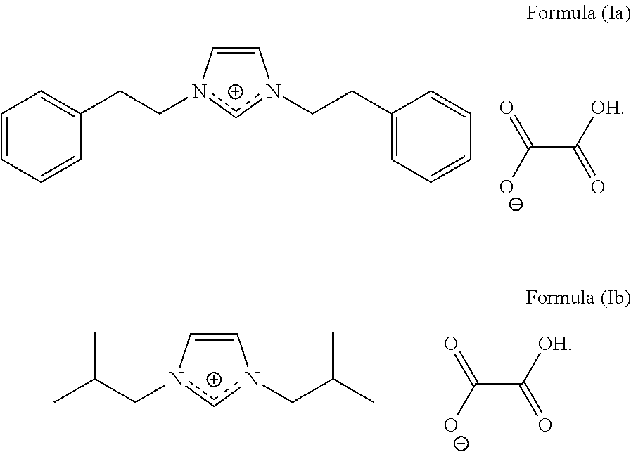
C1=Cn(CCC2=CC=CC=C2)cn1CCC1=CC=CC=C1.C(C([OH])=O)(=O)[O-].C1=Cn(CC(C)C)cn1CC(C)C.C(C([OH])=O)(=O)[O-]
